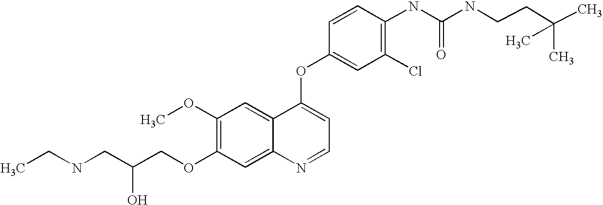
C1=CC(OC2=CC=NC3=CC(OCC(CNCC)O)=C(OC)C=C23)=CC(Cl)=C1NC(=O)NCCC(C)(C)C
